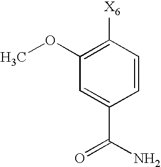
C1=CC([X6])=C(OC)C=C1C(N)=O
